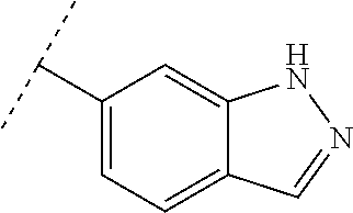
C1(C(C)C)=CC=C2C(=C1)NN=C2
